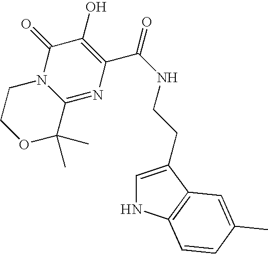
O1C(C)(C)C2=NC(C(NCCC3=CNC4=C3C=C(C)C=C4)=O)=C(O)C(=O)N2CC1
